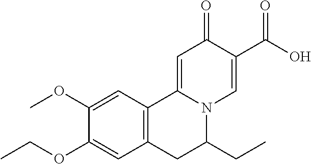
C1(OC)=CC2=C(C=C1OCC)CC(CC)N1C2=CC(=O)C(C(O)=O)=C1
